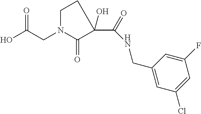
C1N(CC(O)=O)C(=O)C(C(=O)NCC2=CC(Cl)=CC(F)=C2)(O)C1
